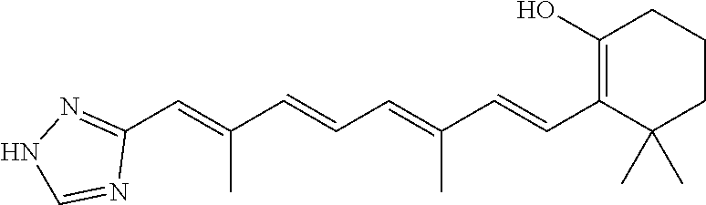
C1(O)=C(C=CC(=CC=CC(=CC2=NNC=N2)C)C)C(C)(C)CCC1
